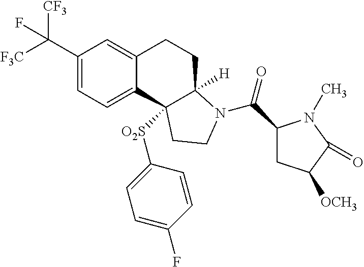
C1(C([CF3])([F3C])F)=CC=C2C(=C1)CCC1([H])C2([O2S]C2=CC=C(F)C=C2)CCN1C(C1CC([OCH3])C(=O)N1C)=O
